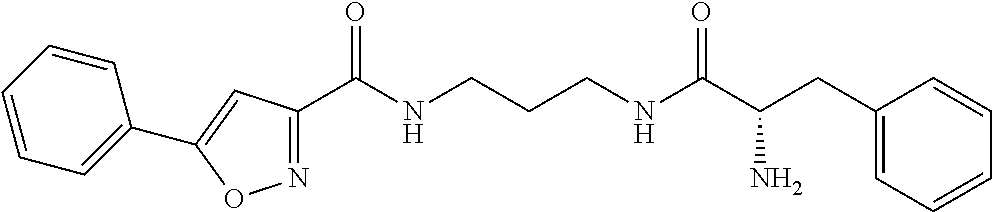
C1(C(NCCCNC(C(CC2=CC=CC=C2)N)=O)=O)=NOC(C2=CC=CC=C2)=C1
